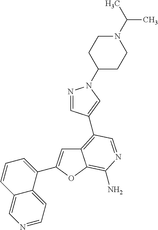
C12=C(C3=CN(C4CCN(C(C)C)CC4)N=C3)C=NC(N)=C1OC(C1=CC=CC3=CN=CC=C13)=C2
